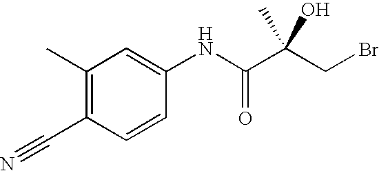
C1(C)=C(C#N)C=CC(NC(C(CBr)(C)O)=O)=C1
